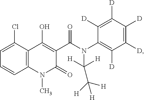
C12=C(C(Cl)=CC=C1)C(O)=C(C(=O)N(C([H])([H])C([H])([H])[H])C1=C([D])C([D])=C([D])C([D])=C1[D])C(=O)N2C
